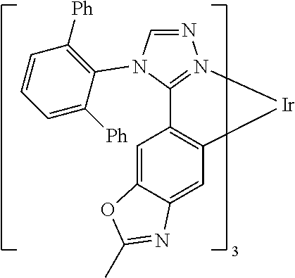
N1=CN(C2=C([Ph])C=CC=C2[Ph])C2=N1[Ir]C1=C2C=C2C(=C1)N=C(C)O2
